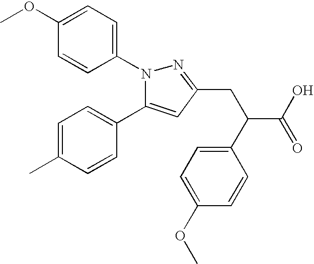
C1(C2=CC=C(C)C=C2)=CC(CC(C2=CC=C(OC)C=C2)C(O)=O)=NN1C1=CC=C(OC)C=C1
